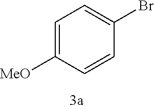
C1=C([OMe])C=CC(Br)=C1
